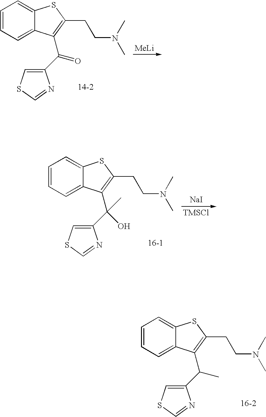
C1=CC=C2C(=C1)SC(CCN(C)C)=C2C(C1=CSC=N1)C.[MeLi].C1=CC=C2C(=C1)SC(CCN(C)C)=C2C(C1=CSC=N1)=O.[NaI].[TMSCl].C1=CC=C2C(=C1)SC(CCN(C)C)=C2C(C1=CSC=N1)(O)C
